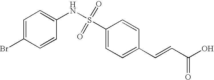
C1=C(Br)C=CC(NS(C2=CC=C(C=CC(O)=O)C=C2)(=O)=O)=C1
